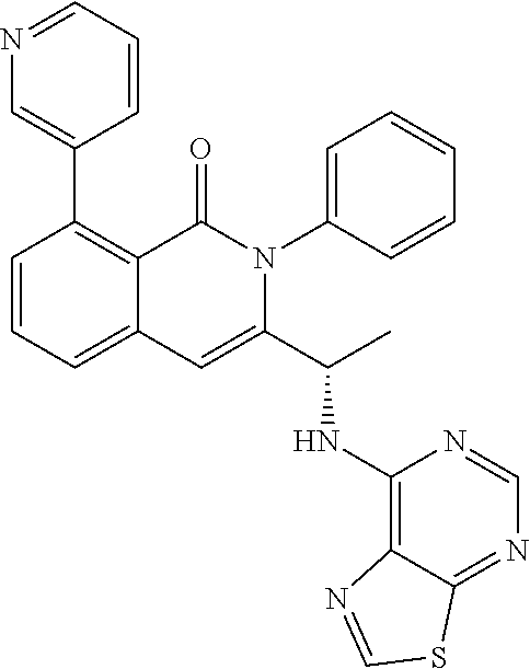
C1(C2=CN=CC=C2)=C2C(=CC=C1)C=C(C(C)NC1=C3C(=NC=N1)SC=N3)N(C1=CC=CC=C1)C2=O
